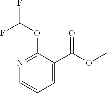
C1=CC=C(C(=O)OC)C(OC(F)F)=N1
